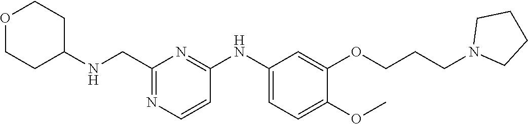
C1(CNC2CCOCC2)=NC=CC(NC2=CC=C(OC)C(OCCCN3CCCC3)=C2)=N1
